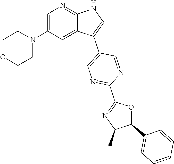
C1=C(N2CCOCC2)C=C2C(=N1)NC=C2C1=CN=C(C2=NC(C)C(C3=CC=CC=C3)O2)N=C1
